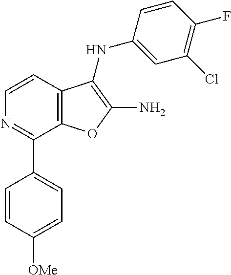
N1=C(C2=CC=C([OMe])C=C2)C2=C(C=C1)C(NC1=CC(Cl)=C(F)C=C1)=C(N)O2
